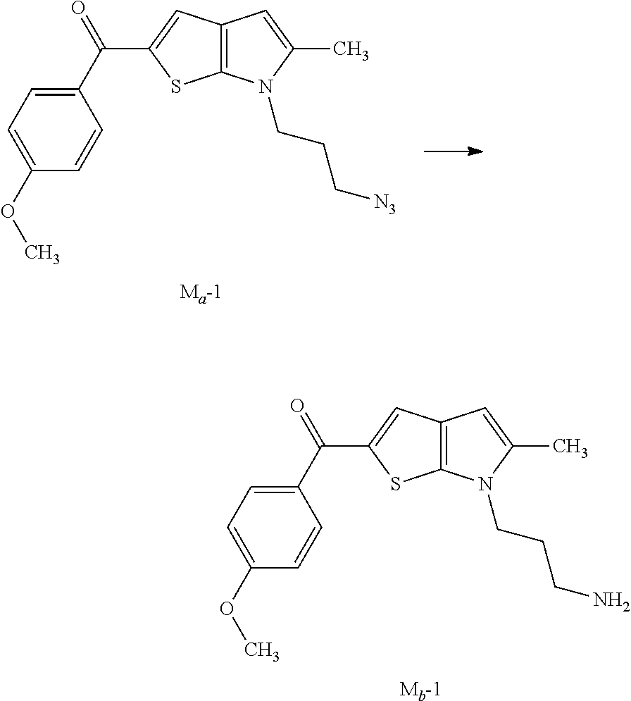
C1=C(OC)C=CC(C(=O)C2=CC3=C(S2)N(CCCN)C(C)=C3)=C1.[Mb-1].C1=C(OC)C=CC(C(=O)C2=CC3=C(S2)N(CCC[N3])C(C)=C3)=C1.[Ma-1]
